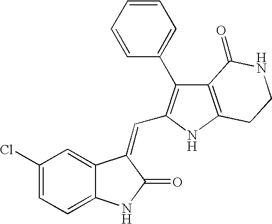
C1=C(Cl)C=C2C(=C1)NC(=O)C2=CC1=C(C2=CC=CC=C2)C2=C(N1)CCNC2=O
